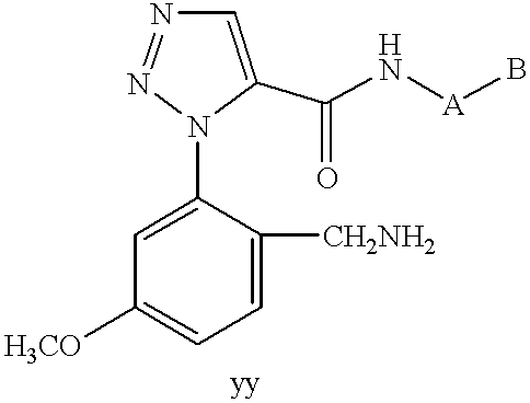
C1([CH2NH2])=CC=C([H3CO])C=C1N1C(C(=O)N[A]B)=CN=N1
